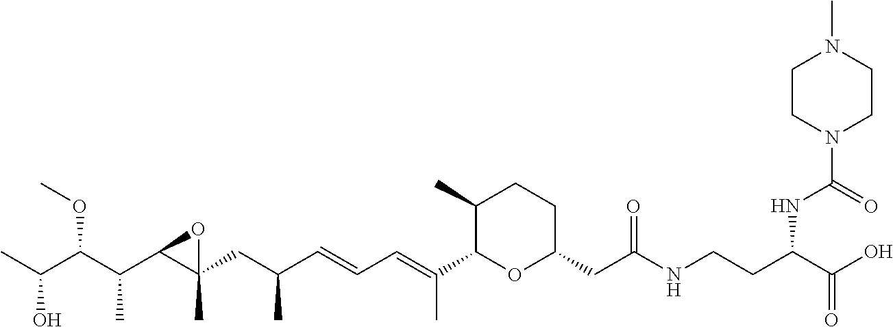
C1(C)C(C(=CC=CC(CC2(C)C(C(C(C(C)O)OC)C)O2)C)C)OC(CC(NCCC(C(O)=O)NC(N2CCN(C)CC2)=O)=O)CC1
